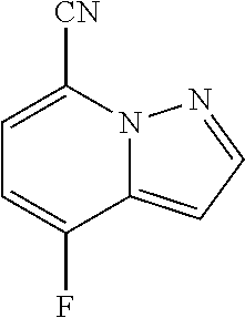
C1([CN])=CC=C(F)C2=CC=NN12
